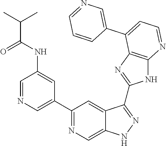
C1=NC=C(C2=NC=C3C(=C2)C(C2=NC4=C(N2)N=CC=C4C2=CN=CC=C2)=NN3)C=C1NC(=O)C(C)C
